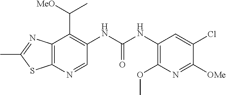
C12=C(N=CC(NC(NC3=C(OC)N=C([OMe])C(Cl)=C3)=O)=C1C([MeO])C)SC(C)=N2
